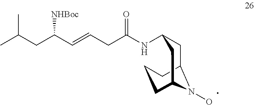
CC(CC(C=CCC(=O)NC1CC2N(O)C(CCC2)C1)[NHBoc])C
